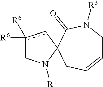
c1([R6])([R6])cC2(N([R1])C1)C(=O)N([R3])CC=CC2
